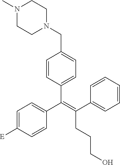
C1=CC(C(=C(C2=CC=CC=C2)CCCO)C2=CC=C([E])C=C2)=CC=C1CN1CCN(C)CC1
